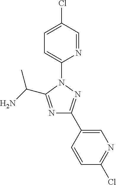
N1=C(C(N)C)N(C2=CC=C(Cl)C=N2)N=C1C1=CN=C(Cl)C=C1
